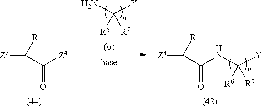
NC([Y])([R6])[R7].[Z3]C(C([Z4])=O)[R1].[Z3]C(C(NC([Y])([R6])[R7])=O)[R1]
